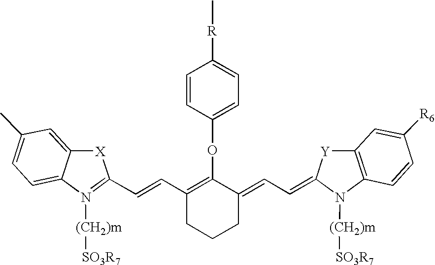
[X]1C2=CC(C)=CC=C2N([(CH2)m][SO3R7])=C1C=CC1=C(OC2=CC=C([R]C)C=C2)C(=CC=C2[Y]C3=C(N2[(CH2)m][SO3R7])C=CC([R6])=C3)CCC1
